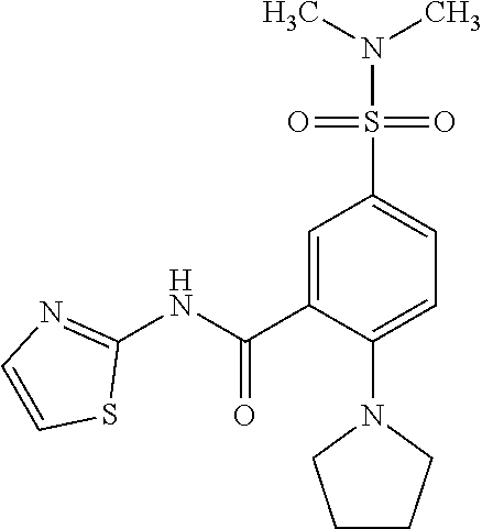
C1=C(C(NC2=NC=CS2)=O)C(N2CCCC2)=CC=C1S(N(C)C)(=O)=O
